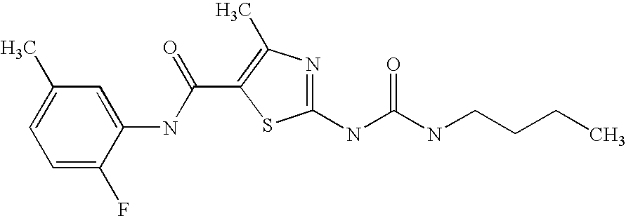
C1(C(NC2=CC(C)=CC=C2F)=O)=C(C)N=C(NC(NCCCC)=O)S1
